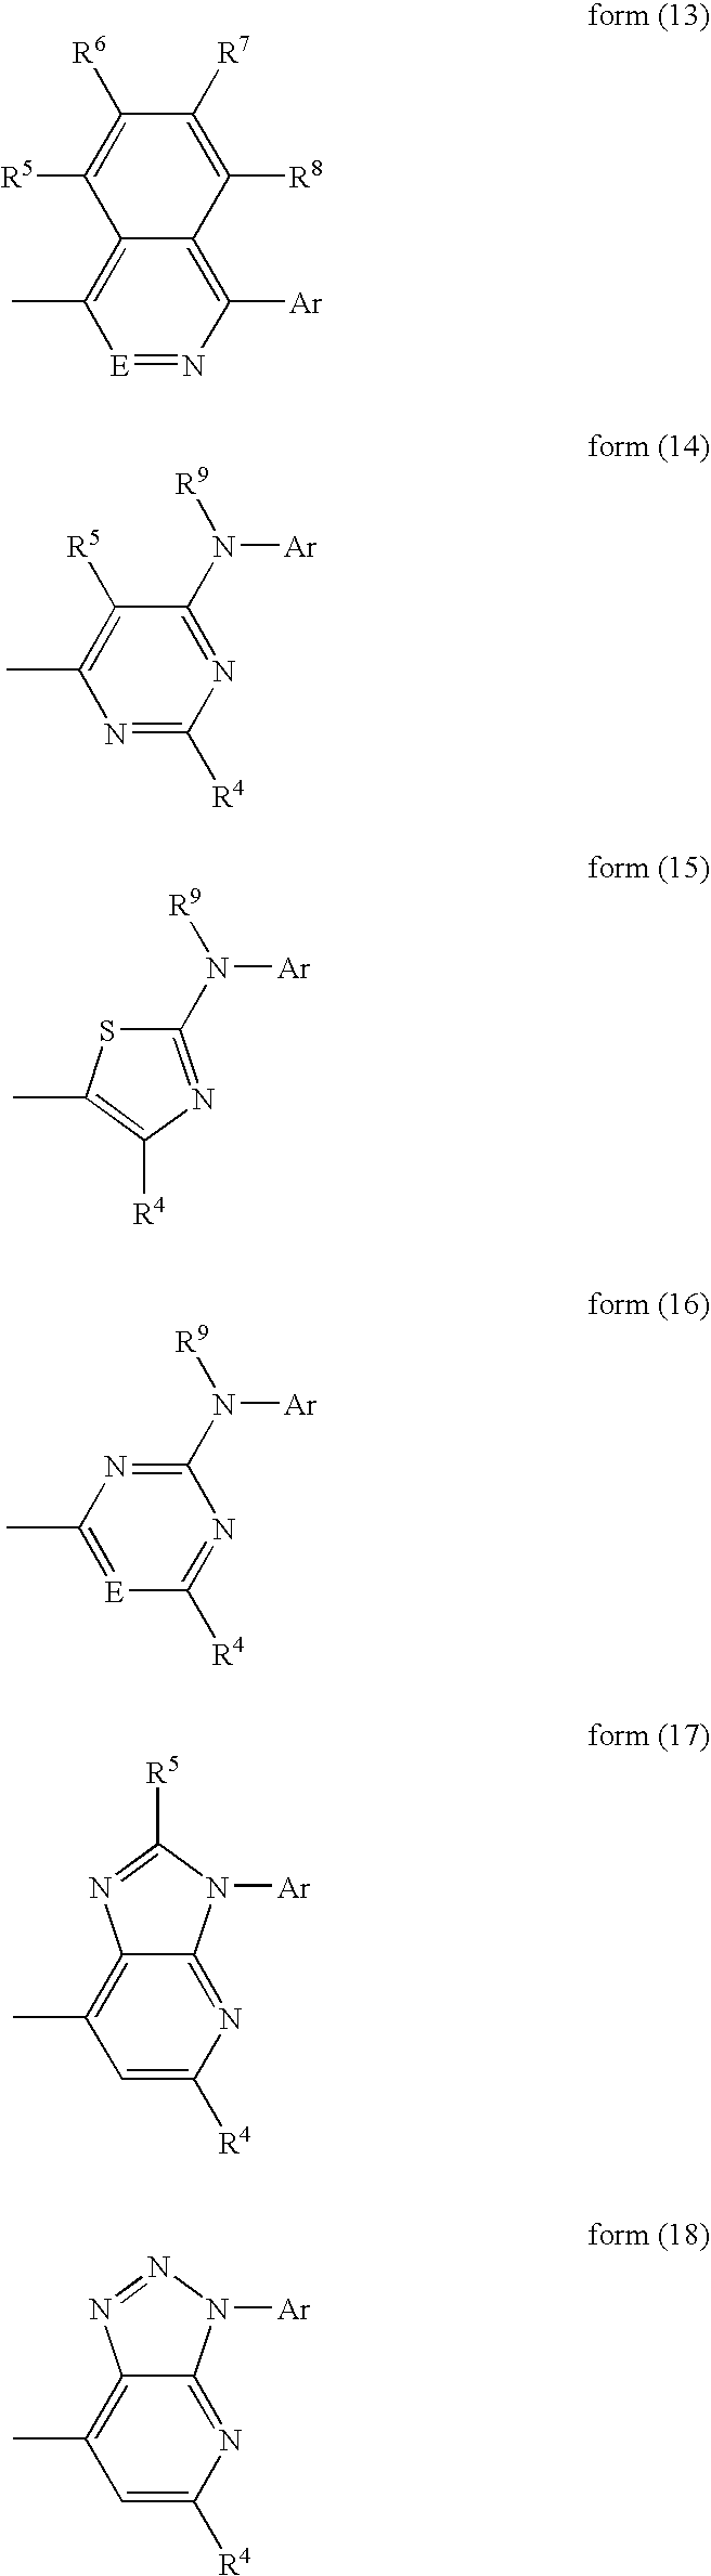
C12=C(C)[E]=NC([Ar])=C1C([R8])=C([R7])C([R6])=C2[R5].C12=C(C)C=C([R4])N=C1N([Ar])C([R5])=N2.C1([R5])=C(C)N=C([R4])N=C1N([R9])[Ar].C1(N([R9])[Ar])=NC([R4])=C(C)S1.N1=C(N([R9])[Ar])N=C([R4])[E]=C1C.C12=C(C)C=C([R4])N=C1N([Ar])N=N2
